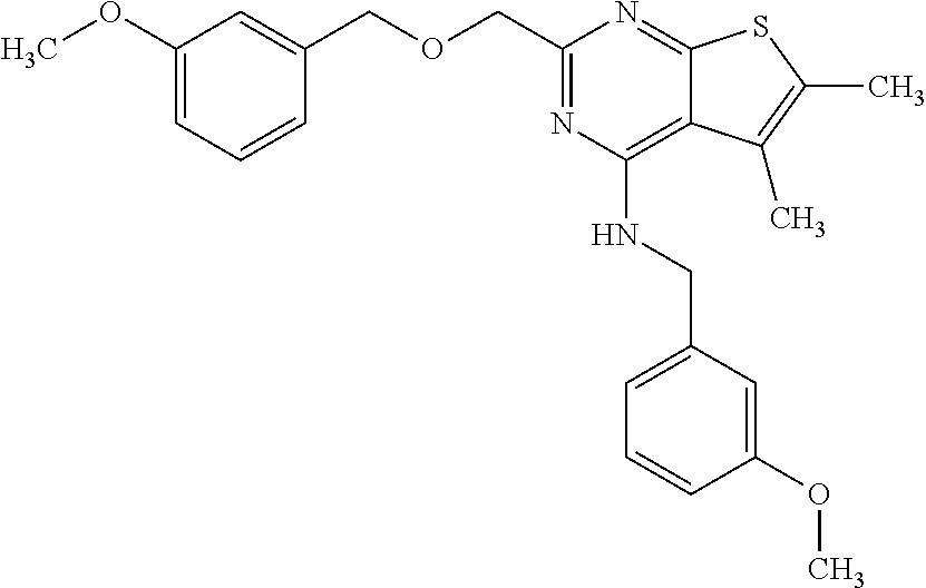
C1(OC)=CC=CC(COCC2=NC(NCC3=CC=CC(OC)=C3)=C3C(=N2)SC(C)=C3C)=C1
